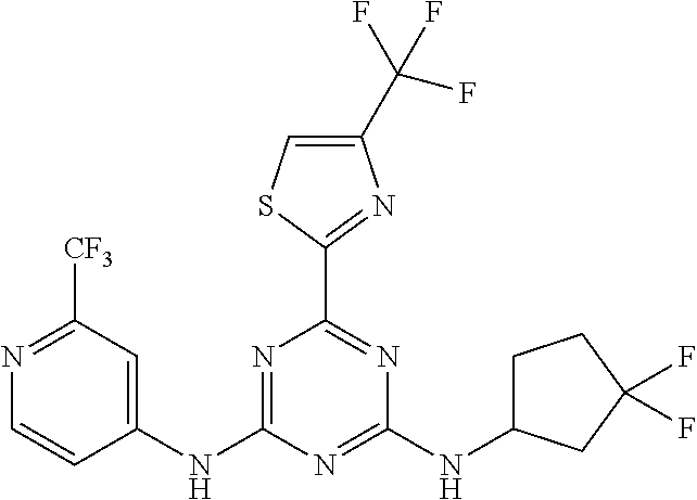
N1=C([CF3])C=C(NC2=NC(C3=NC(C(F)(F)F)=CS3)=NC(NC3CCC(F)(F)C3)=N2)C=C1
